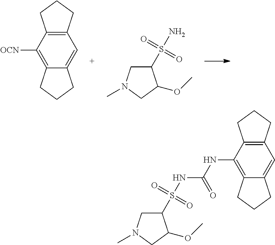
C1=C2C(=C([OCN])C3=C1CCC3)CCC2.C1(S(N)(=O)=O)CN(C)CC1OC.C1(S(NC(NC2=C3C(=CC4=C2CCC4)CCC3)=O)(=O)=O)CN(C)CC1OC
